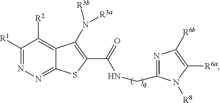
C1([R1])=NN=C2C(=C1[R2])C(N([R3b])[R3a])=C(C(NCC1=NC([R6b])=C([R6a])N1[R8])=O)S2
